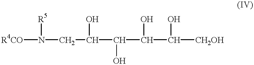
[R4CO]N(CC(C(C(C(O)[CH2OH])O)O)O)[R5]
